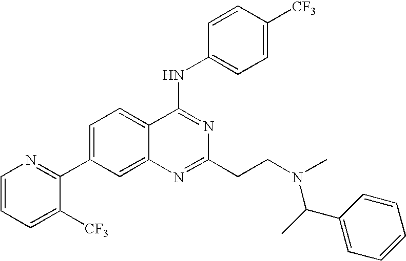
C1=CC=C([CF3])C(C2=CC=C3C(=C2)N=C(CCN(C(C2=CC=CC=C2)C)C)N=C3NC2=CC=C([CF3])C=C2)=N1
